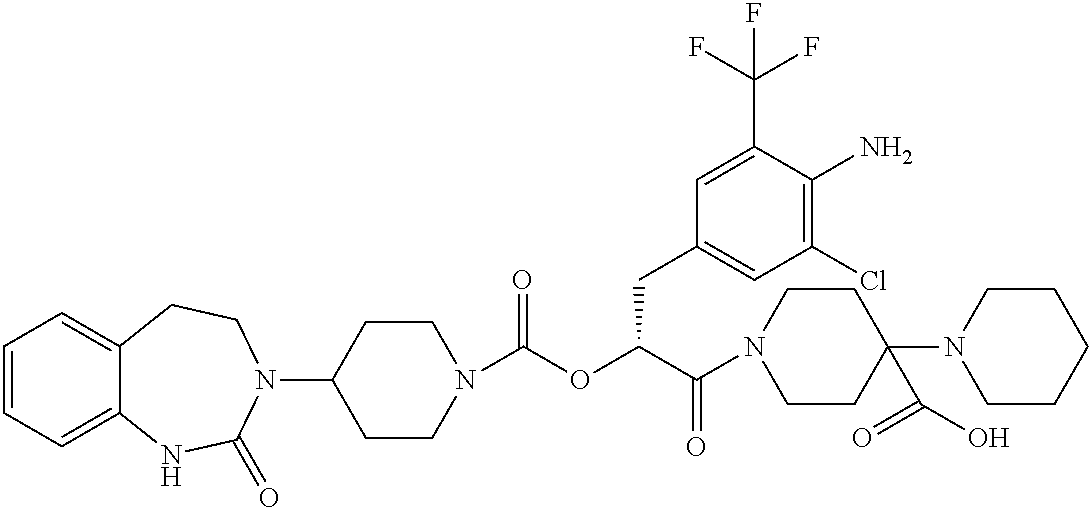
C1=CC=C2C(=C1)CCN(C1CCN(C(OC(C(N3CCC(N4CCCCC4)(C(O)=O)CC3)=O)CC3=CC(Cl)=C(N)C(C(F)(F)F)=C3)=O)CC1)C(=O)N2
